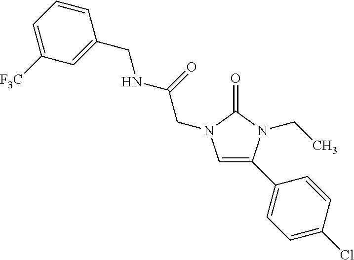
C1=C(C2=CC=C(Cl)C=C2)N(CC)C(=O)N1CC(=O)NCC1=CC([F3C])=CC=C1
